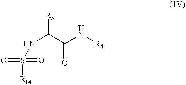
N(C(C(N[R4])=O)[R3])S(=O)(=O)[R14]
